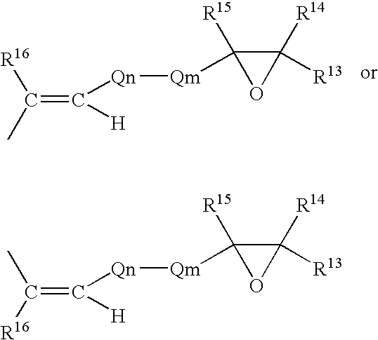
C(=C([Qn][Qm]C1([R15])C([R14])([R13])O1)[H])(C)[R16].C(=C([Qn][Qm]C1([R15])C([R14])([R13])O1)[H])([R16])C
